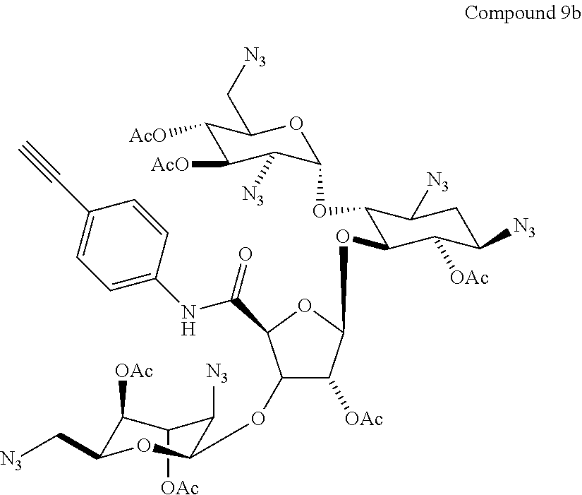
C1([OAc])C([OAc])C(C[N3])OC(OC2C([OAc])C(OC3C(OC4OC(C[N3])C([AcO])C([AcO])C4[N3])C([N3])CC([N3])C3[OAc])OC2C(NC2=CC=C(C#C)C=C2)=O)C1[N3]
